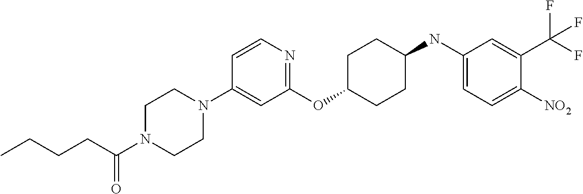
C1(OC2CCC(NC3=CC=C([NO2])C(C(F)(F)F)=C3)CC2)=NC=CC(N2CCN(C(CCCC)=O)CC2)=C1
